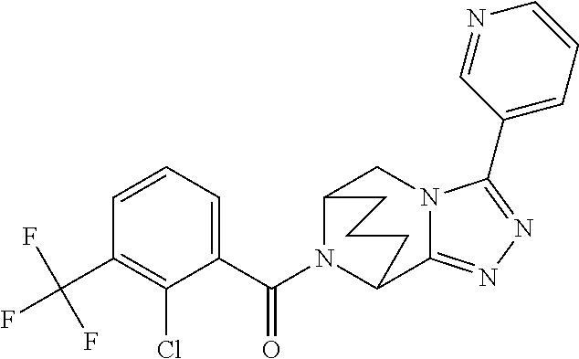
C12N(C(C3=CC=CC(C(F)(F)F)=C3Cl)=O)C(C3=NN=C(C4=CC=CN=C4)N3C1)CCC2
